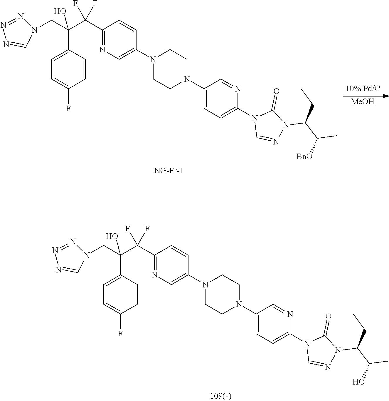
C(C(C1=CC=C(F)C=C1)(C(C1=NC=C(N2CCN(C3=CC=C(N4C=NN(C(C(O)C)CC)C4=O)N=C3)CC2)C=C1)(F)F)O)N1N=NN=C1.C(C(C1=CC=C(F)C=C1)(C(C1=NC=C(N2CCN(C3=CC=C(N4C=NN(C(C([BnO])C)CC)C4=O)N=C3)CC2)C=C1)(F)F)O)N1N=NN=C1.[MeOH]
